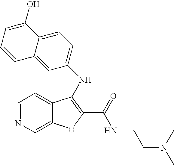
N(C1=C(C(=O)NCCN(C)C)OC2=CN=CC=C21)C1=CC=C2C(=C1)C=CC=C2O
